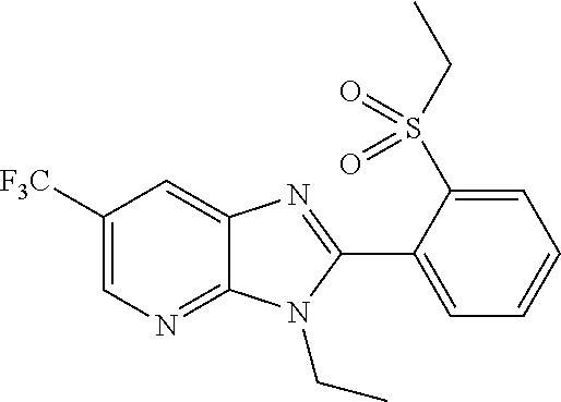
C1=C([F3C])C=C2C(=N1)N(CC)C(C1=CC=CC=C1S(CC)(=O)=O)=N2
